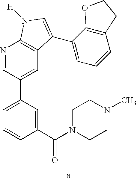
C1(C(N2CCN(C)CC2)=O)=CC(C2=CC3=C(N=C2)N([H])C=C3C2=CC=CC3=C2OCC3)=CC=C1
